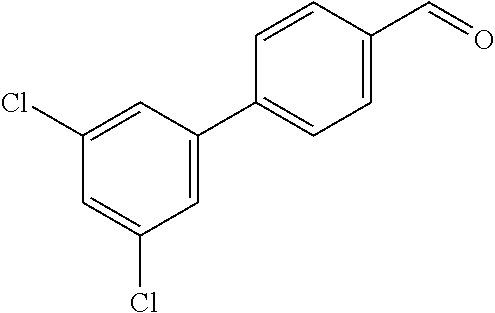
C1=C(C=O)C=CC(C2=CC(Cl)=CC(Cl)=C2)=C1
